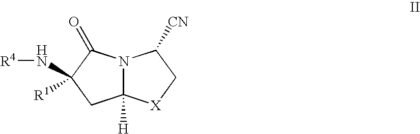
N12C([H])([X]CC1[CN])CC(N[R4])([R1])C2=O
